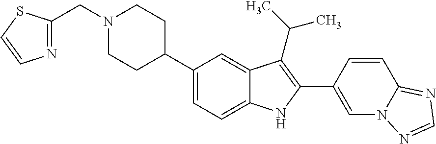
N1(CC2=NC=CS2)CCC(C2=CC=C3C(=C2)C(C(C)C)=C(C2=CN4C(=NC=N4)C=C2)N3)CC1
